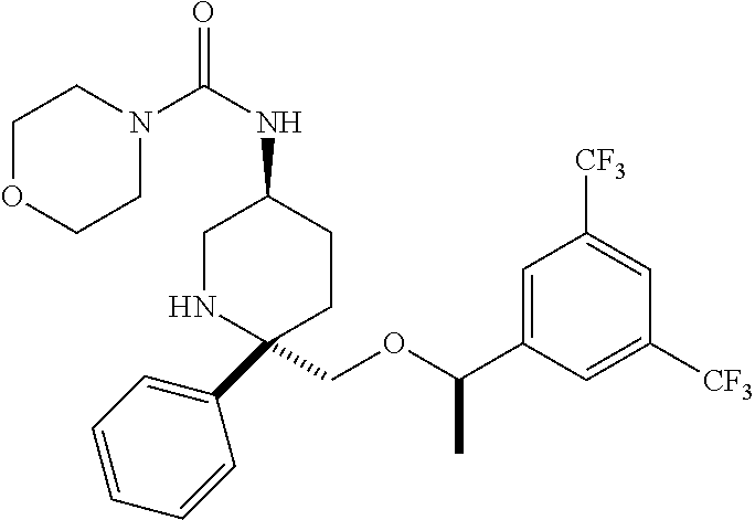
C1(C2=CC=CC=C2)(COC(C2=CC([CF3])=CC([CF3])=C2)C)CCC(NC(N2CCOCC2)=O)CN1
